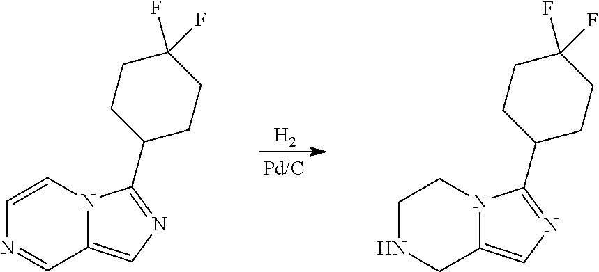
[H2].C1(F)(F)CCC(C2=NC=C3N2CCNC3)CC1.C1(F)(F)CCC(C2=NC=C3N2C=CN=C3)CC1
